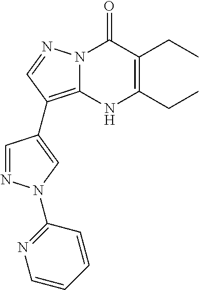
N12C(=C(C3=CN(C4=NC=CC=C4)N=C3)C=N1)NC(CC)=C(CC)C2=O
